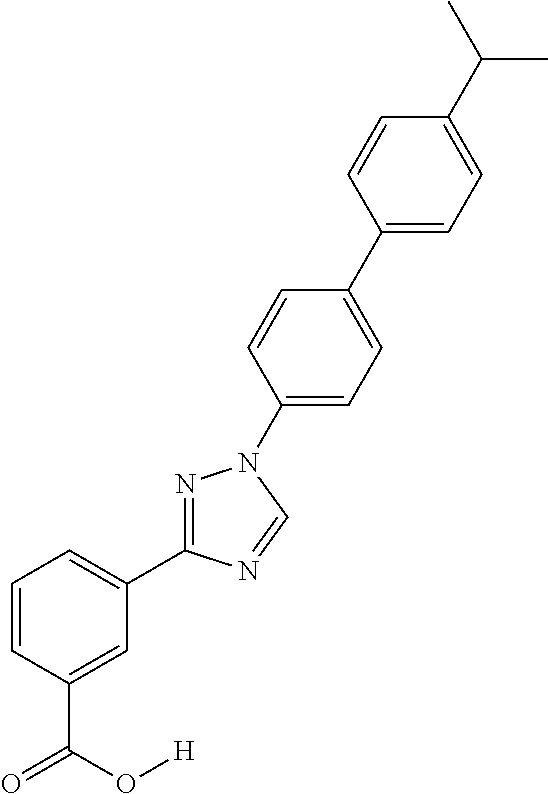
C1=CC=C(C2=NN(C3=CC=C(C4=CC=C(C(C)C)C=C4)C=C3)C=N2)C=C1C(=O)O[H]
